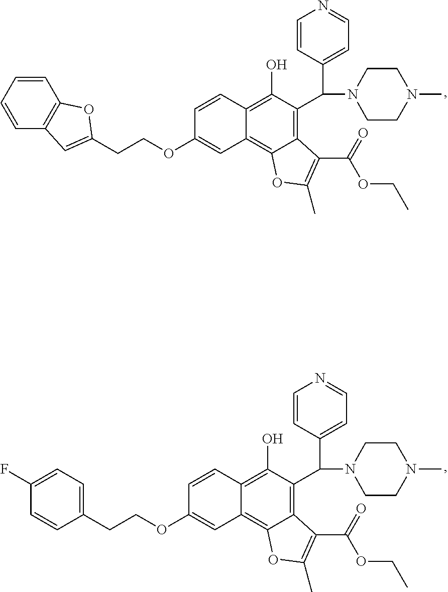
C1=CC2=C(O)C(C(C3=CC=NC=C3)N3CCN(C)CC3)=C3C(=C2C=C1OCCC1=CC2=C(C=CC=C2)O1)OC(C)=C3C(=O)OCC.C1=CC2=C(O)C(C(C3=CC=NC=C3)N3CCN(C)CC3)=C3C(=C2C=C1OCCC1=CC=C(F)C=C1)OC(C)=C3C(=O)OCC
